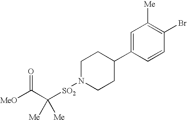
[SO2](N1CCC(C2=CC([Me])=C(Br)C=C2)CC1)C(C([MeO])=O)([Me])[Me]
